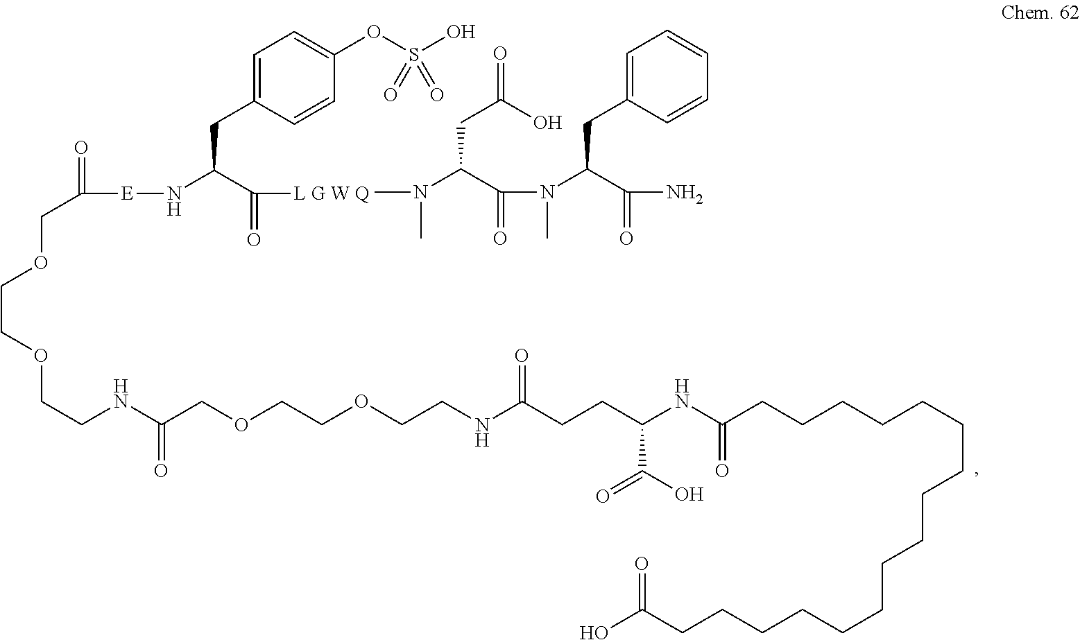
C1=C(CC(N[E]C(=O)COCCOCCNC(COCCOCCNC(CCC(NC(CCCCCCCCCCCCCCCCC(O)=O)=O)C(O)=O)=O)=O)C(=O)[L G W Q])C=CC(OS(O)(=O)=O)=C1.CN(C)C(C(=O)N(C)C(C(=O)N)CC1=CC=CC=C1)CC(O)=O
